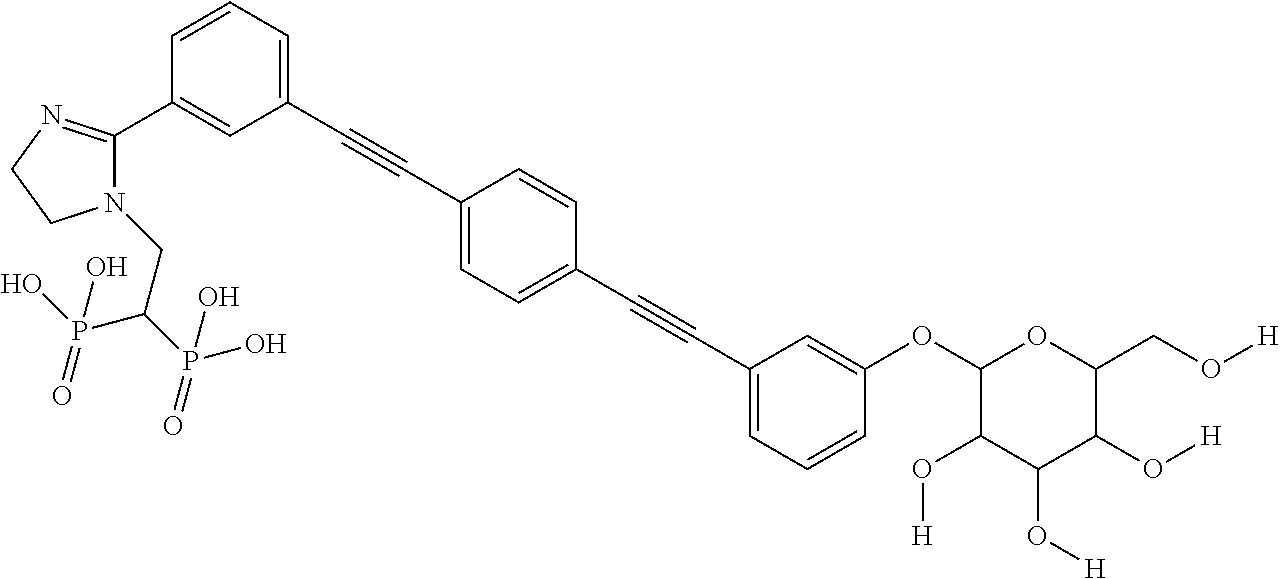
C1=C(C#CC2=CC=CC(C3=NCCN3CC(P(O)(=O)O)P(O)(=O)O)=C2)C=CC(C#CC2=CC=CC(OC3OC(CO[H])C(O[H])C(O[H])C3O[H])=C2)=C1
